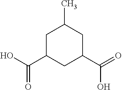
C1C(C(=O)O)CC(C(O)=O)CC1C
